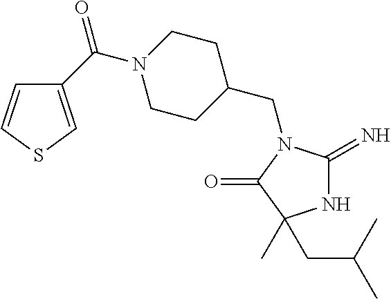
N1C(=N)N(CC2CCN(C(C3=CSC=C3)=O)CC2)C(=O)C1(C)CC(C)C
